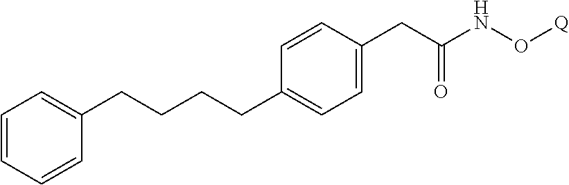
C1=CC=CC(CCCCC2=CC=C(CC(NO[Q])=O)C=C2)=C1
